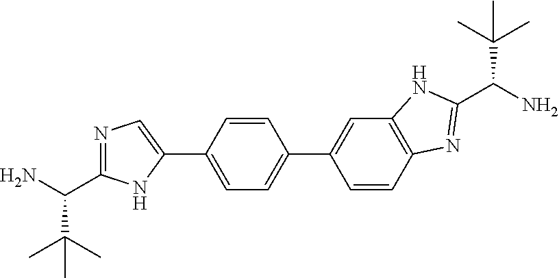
N1=C(C(N)C(C)(C)C)NC(C2=CC=C(C3=CC4=C(C=C3)N=C(C(N)C(C)(C)C)N4)C=C2)=C1
